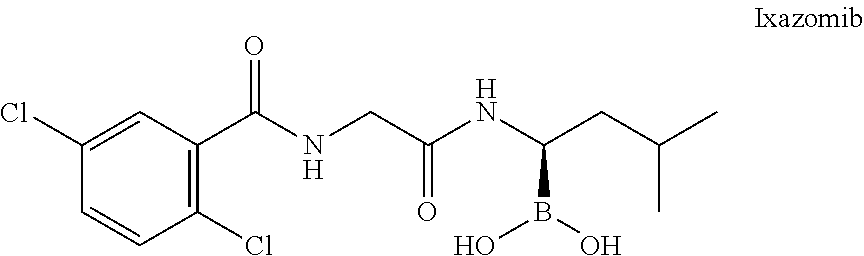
ClC1=CC(C(NCC(=O)NC(CC(C)C)B(O)O)=O)=C(Cl)C=C1.[H].[H]
